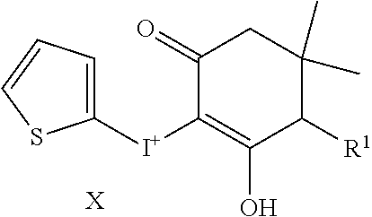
C1(=O)C([I+]C2=CC=CS2)=C(O)C([R1])C(C)(C)C1.[X]
